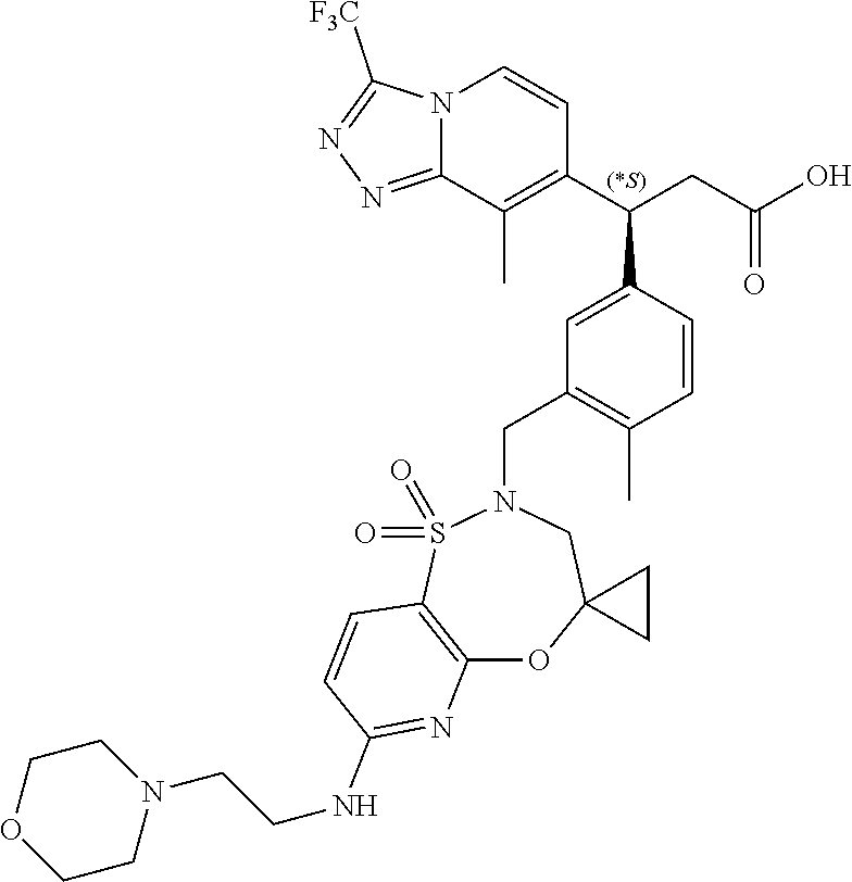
N12C(=NN=C1[F3C])C(C)=C(C(CC(O)=O)C1=CC(CN3S(=O)(=O)C4=C(OC5(C3)CC5)N=C(NCCN3CCOCC3)C=C4)=C(C)C=C1)C=C2
